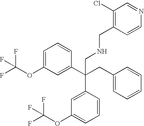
C1=C(OC(F)(F)F)C=C(C(CC2=CC=CC=C2)(C2=CC(OC(F)(F)F)=CC=C2)CNCC2=C(Cl)C=NC=C2)C=C1
